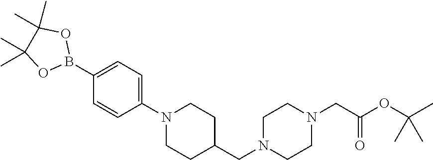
N1(C2=CC=C(B3OC(C)(C)C(C)(C)O3)C=C2)CCC(CN2CCN(CC(OC(C)(C)C)=O)CC2)CC1
